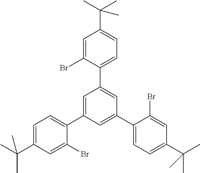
C1=C(C(C)(C)C)C=C(Br)C(C2=CC(C3=CC=C(C(C)(C)C)C=C3Br)=CC(C3=CC=C(C(C)(C)C)C=C3Br)=C2)=C1
